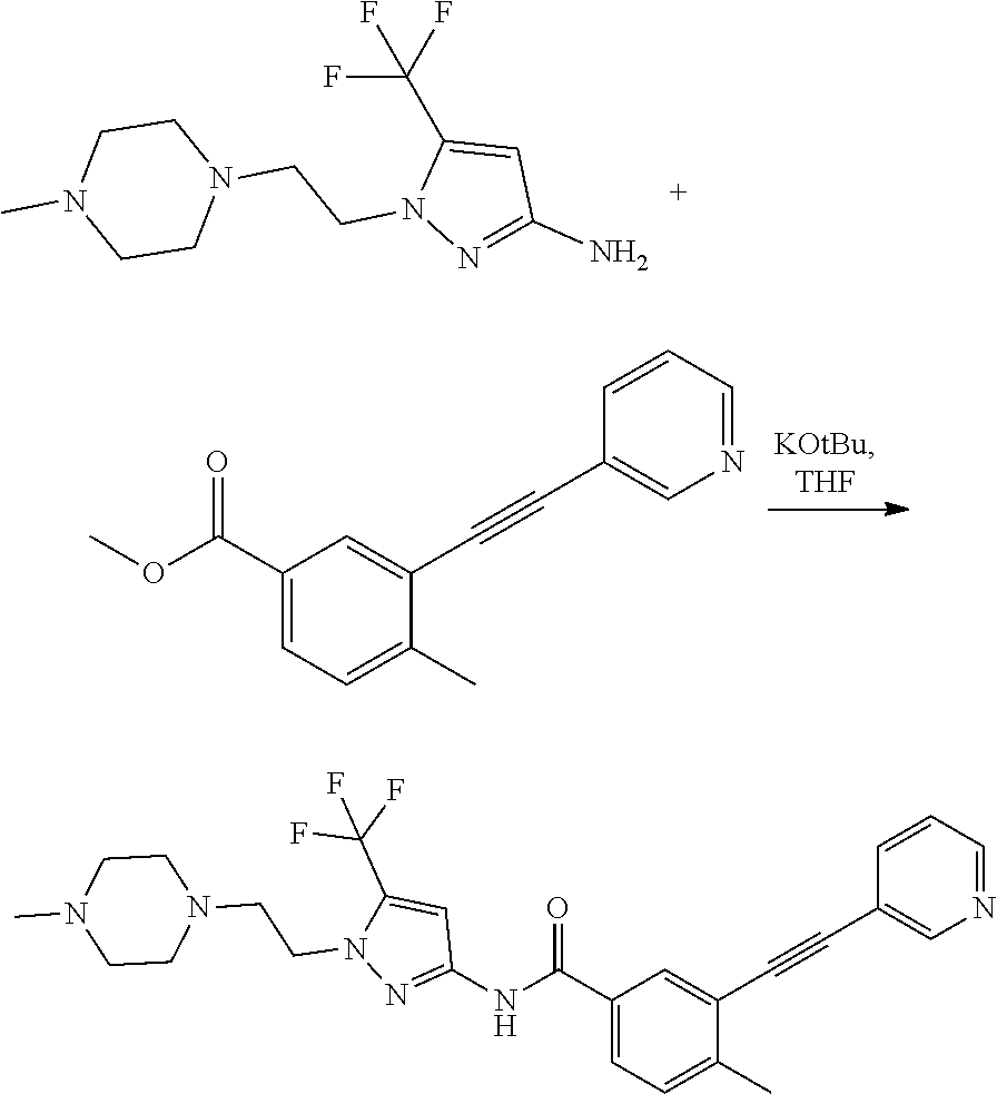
C1(C(F)(F)F)=CC(N)=NN1CCN1CCN(C)CC1.C1(C(OC)=O)=CC=C(C)C(C#CC2=CN=CC=C2)=C1.C1(C(NC2=NN(CCN3CCN(C)CC3)C(C(F)(F)F)=C2)=O)=CC=C(C)C(C#CC2=CN=CC=C2)=C1
